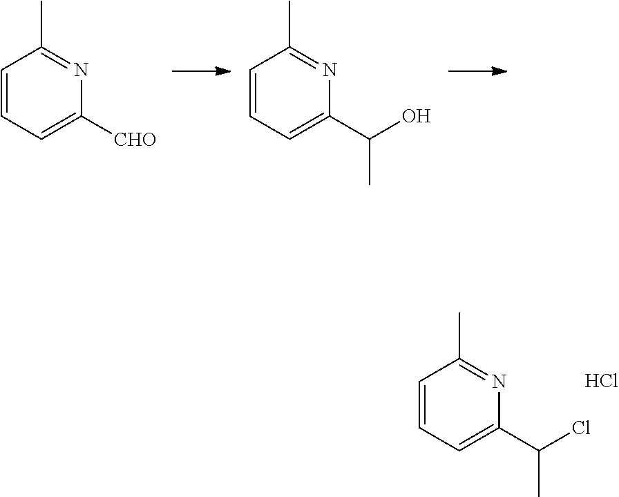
C1=CC=C([CHO])N=C1C.C1=CC=C(C(O)C)N=C1C.C1=CC=C(C(Cl)C)N=C1C.Cl
